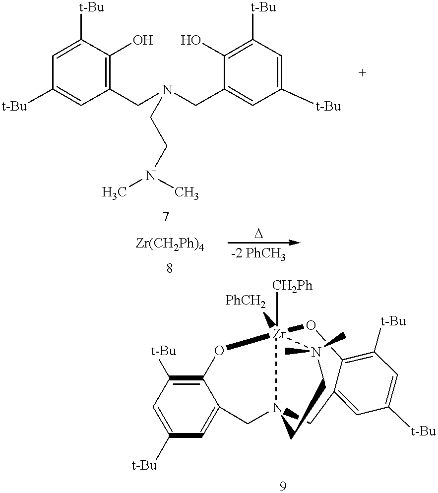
C1=C([t-Bu])C(O)=C(CN(CC2=CC([t-Bu])=CC([t-Bu])=C2O)CCN(C)C)C=C1[t-Bu].C12=C([t-Bu])C=C([t-Bu])C=C1CN1CC3=CC([t-Bu])=CC([t-Bu])=C3O[Zr]([CH2Ph])([PhCH2])(O2)N(C)(C)CC1
